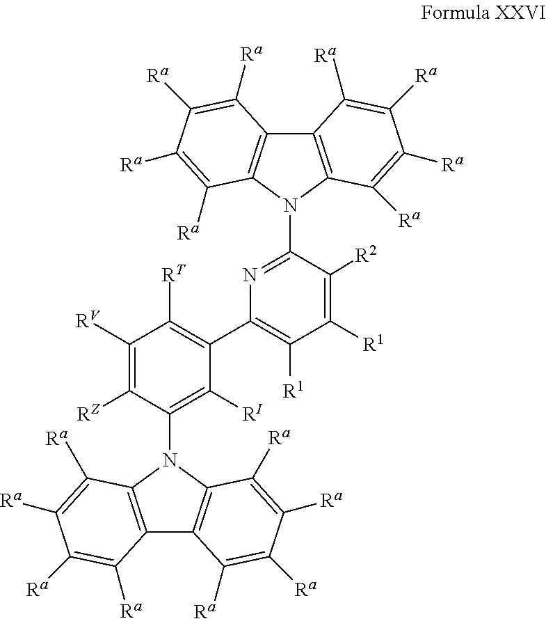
C12=C(N(C3=NC(C4=C([RT])C([RV])=C([RZ])C(N5C6=C(C7=C5C([Ra])=C([Ra])C([Ra])=C7[Ra])C([Ra])=C([Ra])C([Ra])=C6[Ra])=C4[RI])=C([R1])C([R1])=C3[R2])C3=C1C([Ra])=C([Ra])C([Ra])=C3[Ra])C([Ra])=C([Ra])C([Ra])=C2[Ra]
